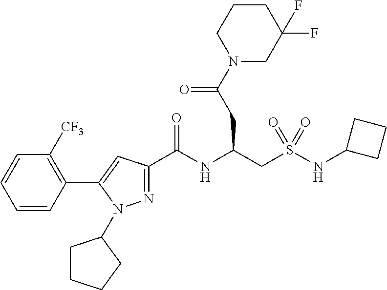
C1(C2=CC(C(NC(CS(NC3CCC3)(=O)=O)CC(N3CC(F)(F)CCC3)=O)=O)=NN2C2CCCC2)=C([CF3])C=CC=C1
